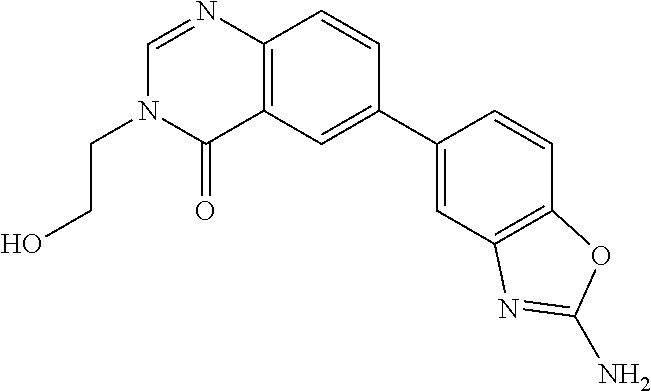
C1=C(C2=CC3=C(N=CN(CCO)C3=O)C=C2)C=CC2=C1N=C(N)O2
